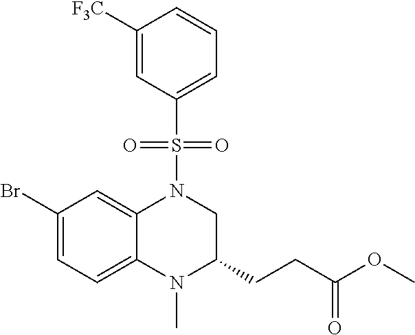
C1(Br)=CC=C2C(=C1)N(S(=O)(=O)C1=CC=CC([F3C])=C1)CC(CCC(OC)=O)N2C
